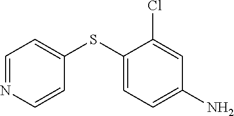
C1=NC=CC(SC2=CC=C(N)C=C2Cl)=C1
